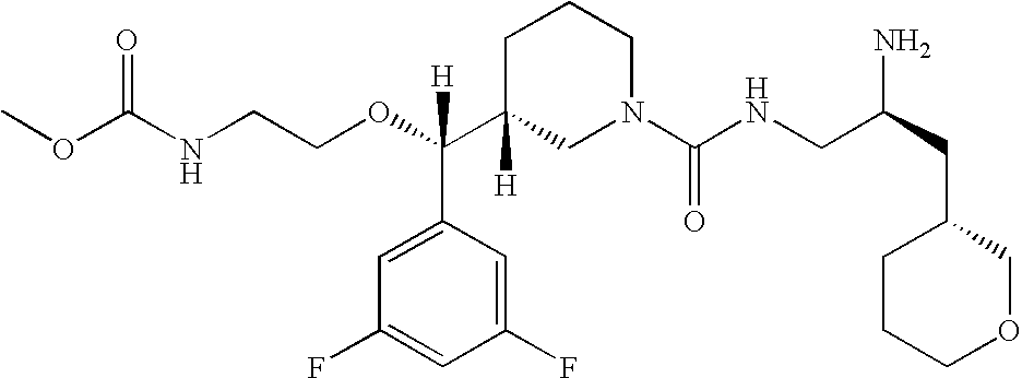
C1C(C(OCCNC(OC)=O)([H])C2=CC(F)=CC(F)=C2)([H])CN(C(NCC(CC2CCCOC2)N)=O)CC1
